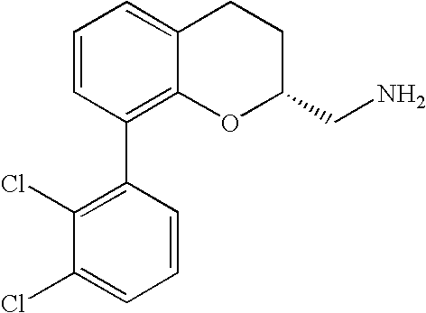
C1=CC(C2=C(Cl)C(Cl)=CC=C2)=C2C(=C1)CCC(CN)O2
